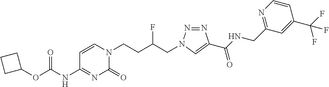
C1(NC(=O)OC2CCC2)=NC(=O)N(CCC(CN2N=NC(C(NCC3=NC=CC(C(F)(F)F)=C3)=O)=C2)F)C=C1
